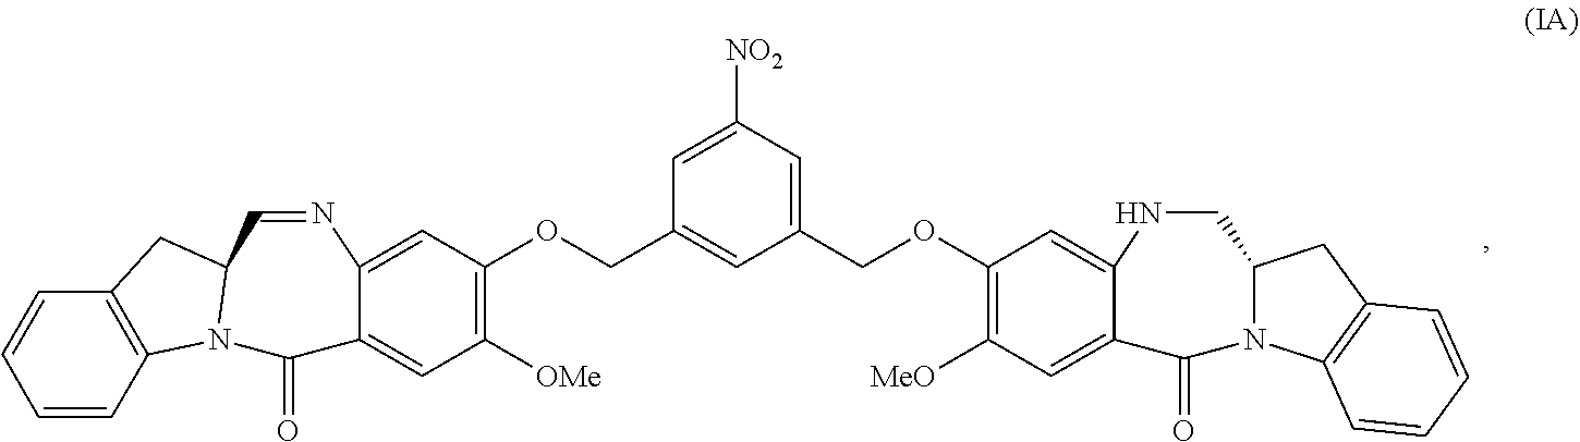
C1(OCC2=CC([NO2])=CC(COC3=C([OMe])C=C4C(=C3)N=CC3N(C4=O)C4=C(C3)C=CC=C4)=C2)=C([MeO])C=C2C(=C1)NCC1N(C2=O)C2=C(C1)C=CC=C2
